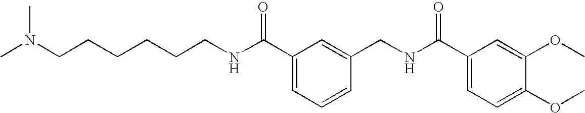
C(NC(C1=CC=CC(CNC(C2=CC=C(OC)C(OC)=C2)=O)=C1)=O)CCCCCN(C)C
